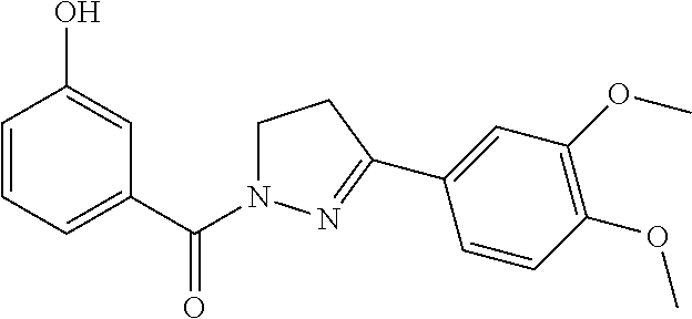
C1=CC=C(C(N2CCC(C3=CC(OC)=C(OC)C=C3)=N2)=O)C=C1O
